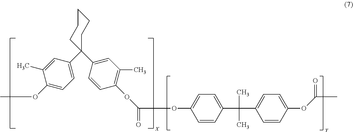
C1(OC)=CC=C(C2(C3=CC(C)=C(OC(OC4=CC=C(C(C)(C)C5=CC=C(OC(C)=O)C=C5)C=C4)=O)C=C3)CCCCC2)C=C1C
